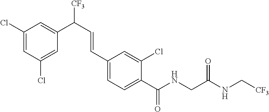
C1(Cl)=CC(Cl)=CC(C([CF3])C=CC2=CC=C(C(NCC(NC[CF3])=O)=O)C(Cl)=C2)=C1
